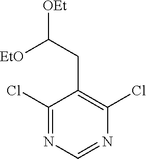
C1(Cl)=NC=NC(Cl)=C1CC([OEt])[EtO]
